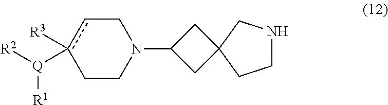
C1CN(C2CC3(C2)CCNC3)Ccc1([R3])[Q]([R2])[R1]
